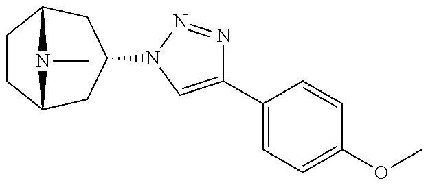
C1CC2CC(N3N=NC(C4=CC=C(OC)C=C4)=C3)CC1N2C
